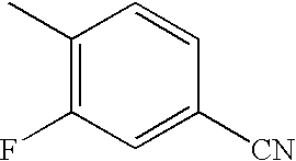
C1(C)=C(F)C=C([CN])C=C1
